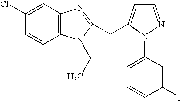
C1(Cl)=CC2=C(C=C1)N(CC)C(CC1=CC=NN1C1=CC=CC(F)=C1)=N2
